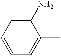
C1(N)=CC=CC=C1C
